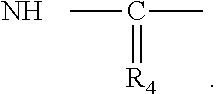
CC(=[R4])C.N
